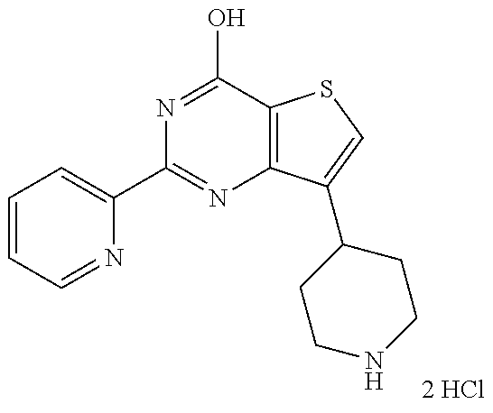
C1(C2=NC3=C(C(O)=N2)SC=C3C2CCNCC2)=CC=CC=N1
